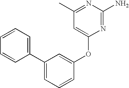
C1(C)=NC(N)=NC(OC2=CC(C3=CC=CC=C3)=CC=C2)=C1
